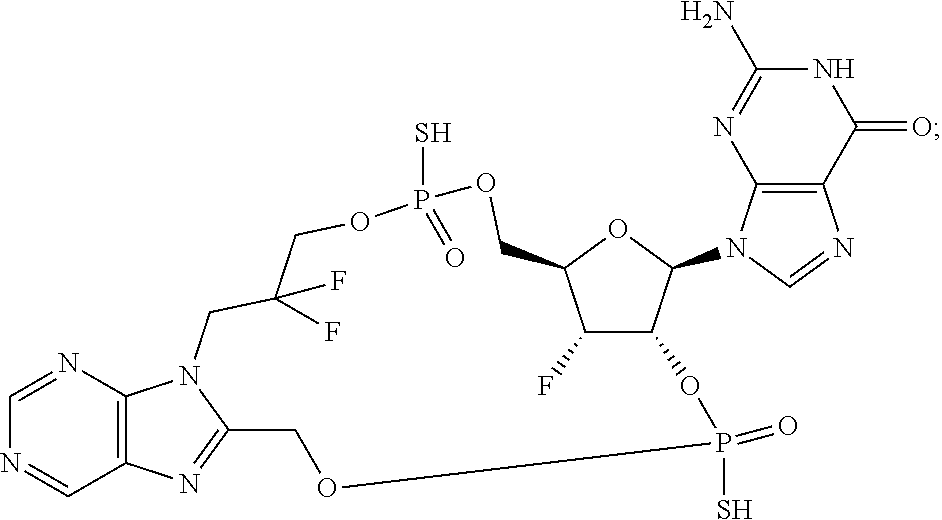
C1=NC2=C(C=N1)N=C1N2CC(F)(F)COP(S)(=O)OCC2OC(N3C=NC4=C3N=C(N)NC4=O)C(C2F)OP(S)(=O)OC1
